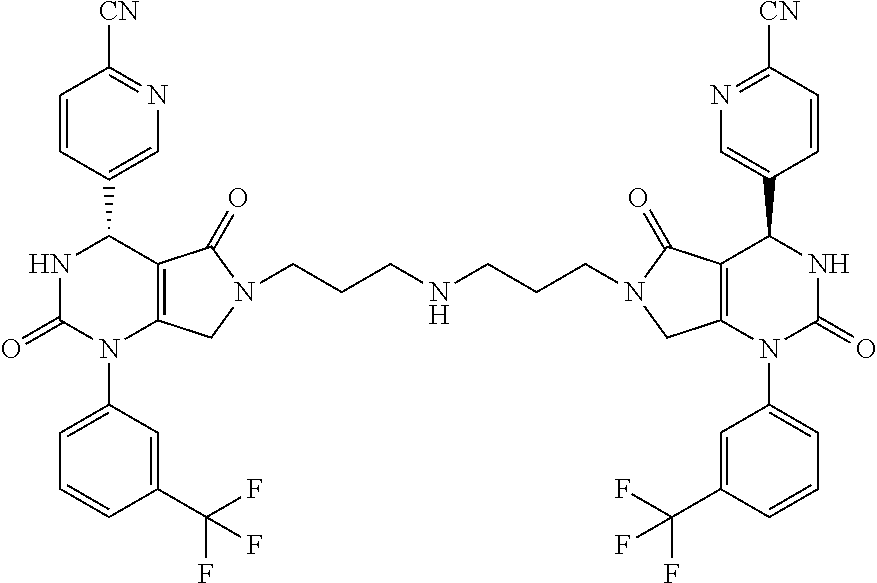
N1C(=O)N(C2=CC=CC(C(F)(F)F)=C2)C2=C(C1C1=CN=C([CN])C=C1)C(=O)N(CCCNCCCN1CC3=C(C(C4=CN=C([CN])C=C4)NC(=O)N3C3=CC=CC(C(F)(F)F)=C3)C1=O)C2
